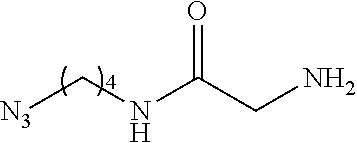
[N3]CNC(CN)=O
